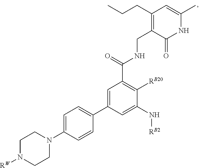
C1=C(N2CCN([RW])CC2)C=CC(C2=CC(C(=O)NCC3=C(CCC)C=C(C)NC3=O)=C([RB20])C(N[RB2])=C2)=C1
